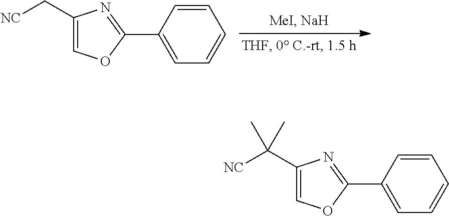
C1(C2=CC=CC=C2)=NC(C[NC])=CO1.C1(C2=CC=CC=C2)=NC(C([NC])(C)C)=CO1
